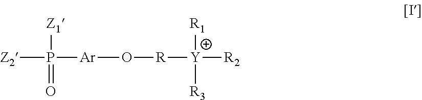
[Z2]P([Ar]O[R][Y]([R2])([R1])[R3])([Z1])=O
